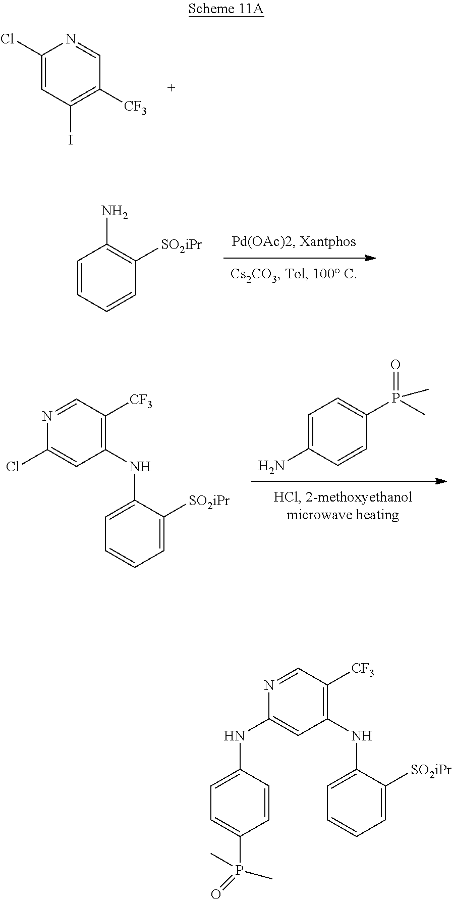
C1=CC=CC([SO2iPr])=C1N.C1(Cl)=CC(I)=C([CF3])C=N1.C1(NC2=CC=C(P(=O)(C)C)C=C2)=CC(NC2=CC=CC=C2[SO2iPr])=C([CF3])C=N1.C1(Cl)=CC(NC2=CC=CC=C2[SO2iPr])=C([CF3])C=N1.C1=C(N)C=CC(P(C)(=O)C)=C1
